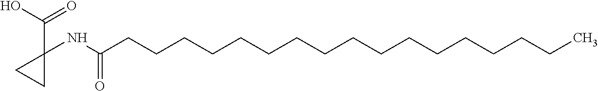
C1(NC(CCCCCCCCCCCCCCCCC)=O)(C(O)=O)CC1
